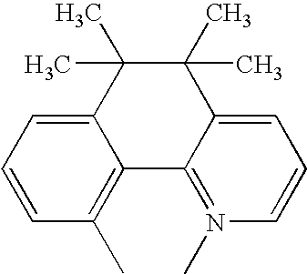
C12=CC=CC(C)=C1C1=N(C)C=CC=C1C(C)(C)C2(C)C
